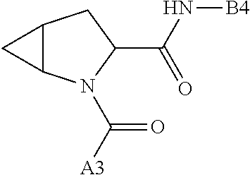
C12C(N(C([A3])=O)C(C(N[B4])=O)C1)C2
